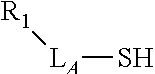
S[LA][R1]
